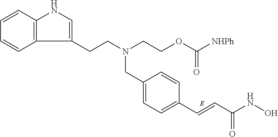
C12=C(C=CC=C1)NC=C2CCN(CCOC(=O)[NHPh])CC1=CC=C(C=CC(NO)=O)C=C1
